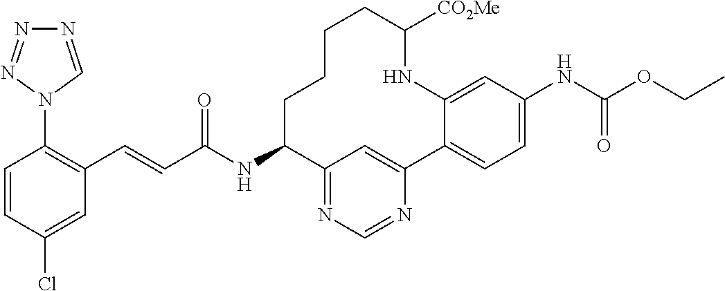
C(C(NC1C2=NC=NC(=C2)C2=CC=C(NC(OCC)=O)C=C2NC([CO2Me])CCCC1)=O)=CC1=C(N2C=NN=N2)C=CC(Cl)=C1
